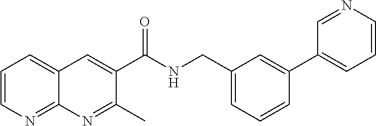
C1=CN=C2C(=C1)C=C(C(NCC1=CC=CC(C3=CC=CN=C3)=C1)=O)C(C)=N2
